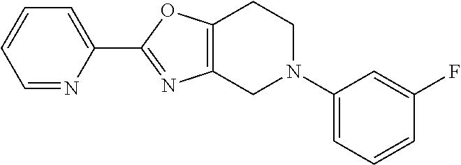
C1=NC(C2=NC3=C(O2)CCN(C2=CC=CC(F)=C2)C3)=CC=C1
